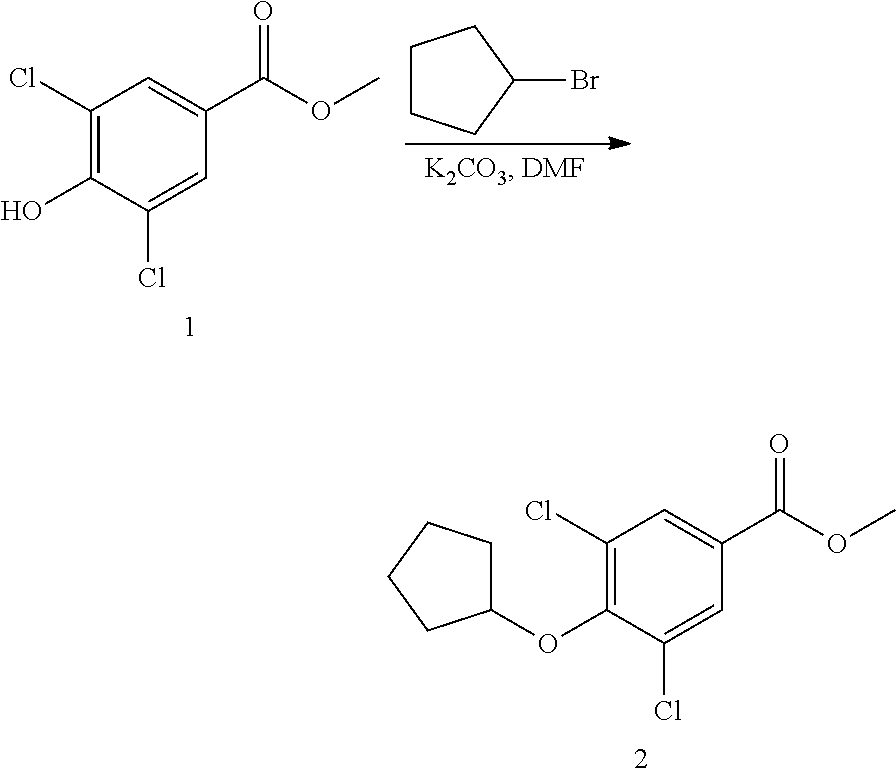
C1(Cl)=C(O)C(Cl)=CC(C(OC)=O)=C1.C1CCC(Br)C1.C1(Cl)=C(OC2CCCC2)C(Cl)=CC(C(OC)=O)=C1
